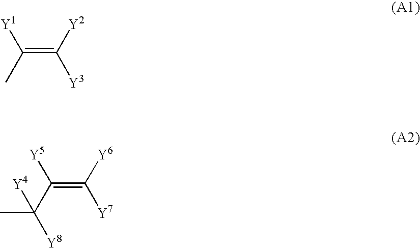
C(=C([Y2])[Y3])([Y1])C.C(=C([Y6])[Y7])([Y5])C(C)([Y4])[Y8]
